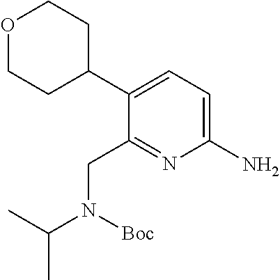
C1(N)=CC=C(C2CCOCC2)C(CN(C(C)C)[Boc])=N1
